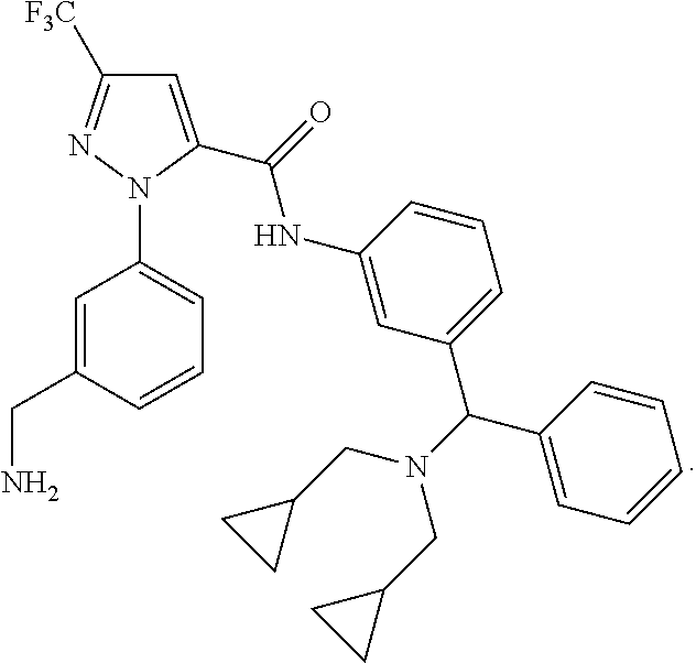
C1=C(C(=O)NC2=CC(C(N(CC3CC3)CC3CC3)C3=CC=CC=C3)=CC=C2)N(C2=CC=CC(CN)=C2)N=C1[F3C]
